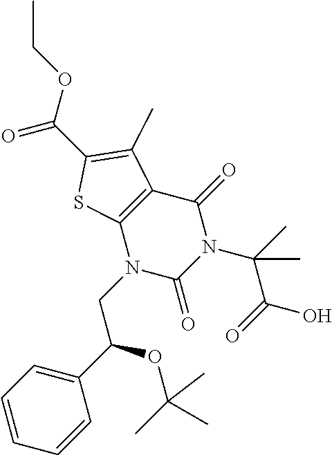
C12=C(N(CC(C3=CC=CC=C3)OC(C)(C)C)C(=O)N(C(C(=O)O)(C)C)C1=O)SC(C(OCC)=O)=C2C
